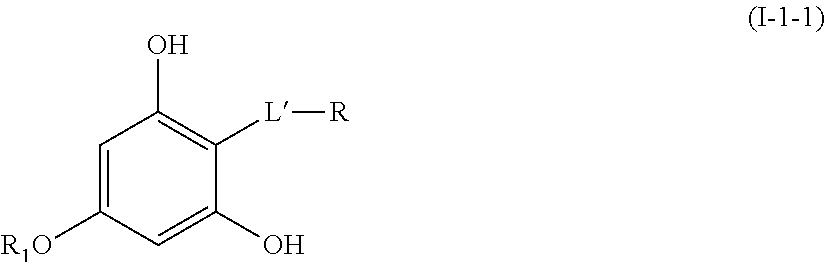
C1=C([R1O])C=C(O)C([L][R])=C1O
